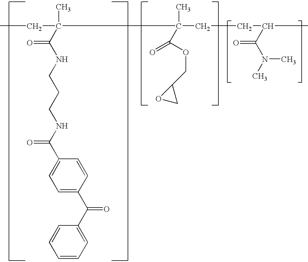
CC(CC)(C(NCCCNC(C1=CC=C(C(C2=CC=CC=C2)=O)C=C1)=O)=O)C(C)(C(=O)OCC1OC1)CCC(C(N(C)C)=O)C
